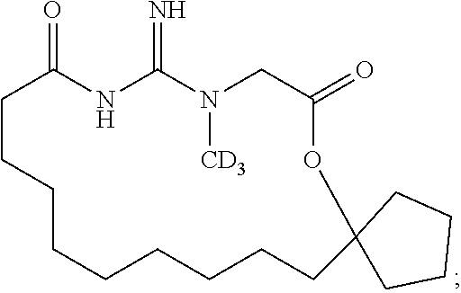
C1CCCCCCCCC2(OC(=O)CN([CD3])C(=N)NC1=O)CCCC2
